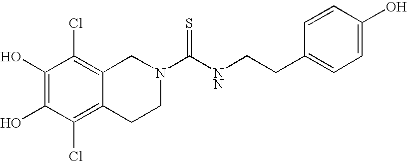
C1(O)=C(O)C(Cl)=C2C(=C1Cl)CN(C([NN]CCC1=CC=C(O)C=C1)=S)CC2
